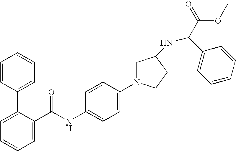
C1=C(C(NC2=CC=C(N3CC(NC(C(=O)OC)C4=CC=CC=C4)CC3)C=C2)=O)C(C2=CC=CC=C2)=CC=C1
